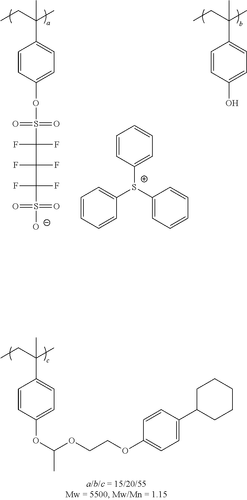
C1(C(CC)(C)C)=CC=C(OS(=O)(=O)C(F)(F)C(F)(C(F)(S(=O)(=O)[O-])F)F)C=C1.C1=CC([S+](C2=CC=CC=C2)C2=CC=CC=C2)=CC=C1.C1(C(CC)(C)C)=CC=C(O)C=C1.C1(C(CC)(C)C)=CC=C(OC(C)OCCOC2=CC=C(C3CCCCC3)C=C2)C=C1
